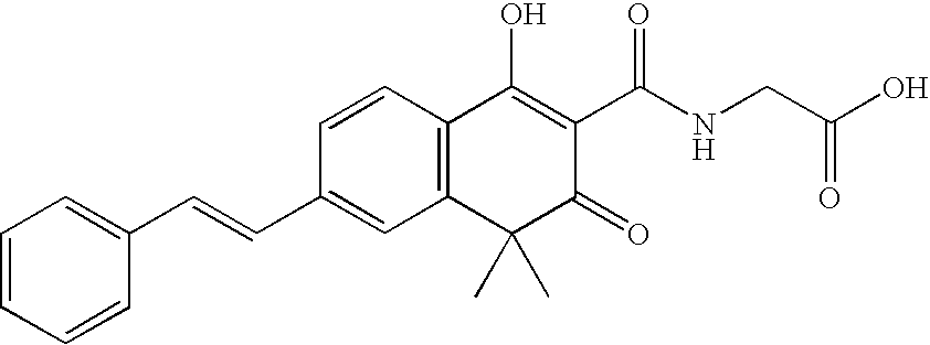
C12=C(C=CC(C=CC3=CC=CC=C3)=C1)C(O)=C(C(=O)NCC(O)=O)C(=O)C2(C)C
